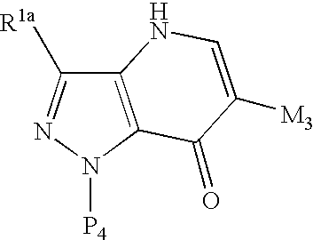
C12=C(N([P4])N=C1[R1a])C(=O)C([M3])=CN2
